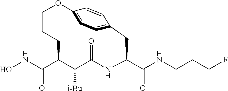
ONC(C1CCCOC2=CC=C(C=C2)CC(C(=O)NCCCF)NC(=O)C1[i-Bu])=O
